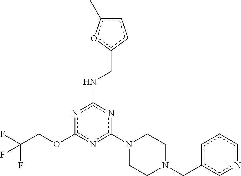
c1(N2CCN(Cc3cnccc3)CC2)nc(NCc2ccc(C)o2)nc(OCC(F)(F)F)n1
